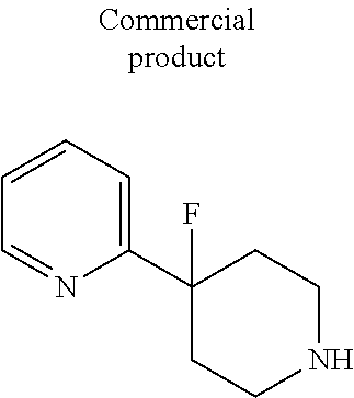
C1(C2=CC=CC=N2)(F)CCNCC1
